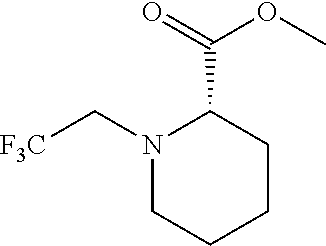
N1(C[F3C])CCCCC1C(=O)OC
